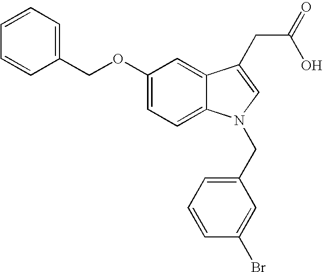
C1(OCC2=CC=CC=C2)=CC=C2C(=C1)C(CC(=O)O)=CN2CC1=CC=CC(Br)=C1
